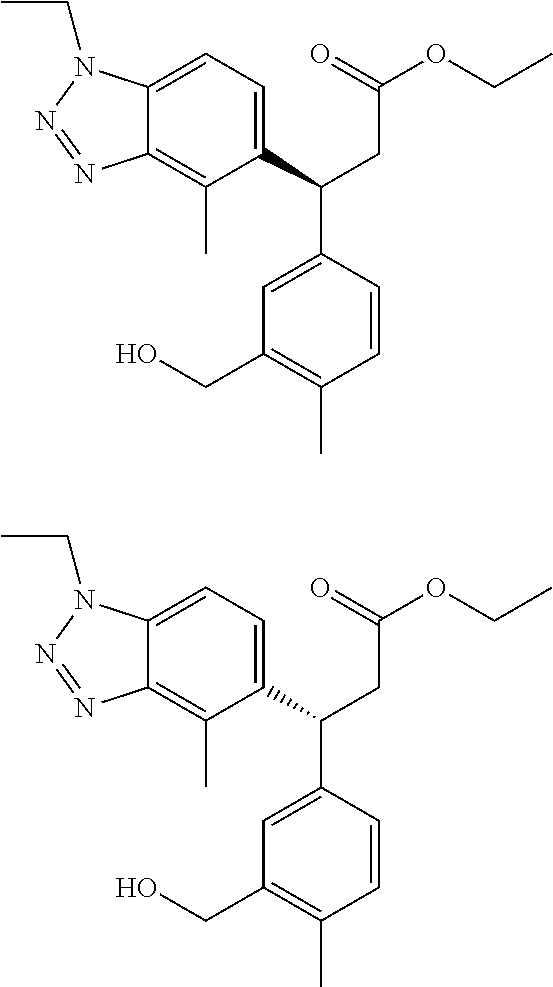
CC1=C2N=NN(CC)C2=CC=C1C(C1=CC(CO)=C(C)C=C1)CC(OCC)=O.CC1=C2N=NN(CC)C2=CC=C1C(C1=CC(CO)=C(C)C=C1)CC(OCC)=O
